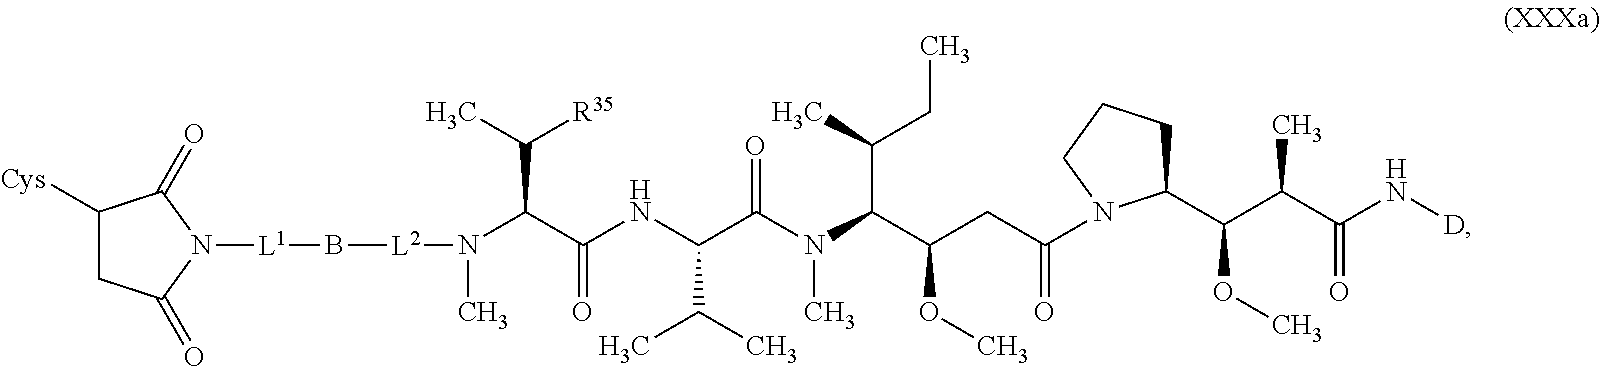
C1([Cys])CC(=O)N([L1]B[L2]N(C)C(C(NC(C(N(C(C(CC(N2C(C(C(C(N[D])=O)C)OC)CCC2)=O)OC)C(C)CC)C)=O)C(C)C)=O)C(C)[R35])C1=O
